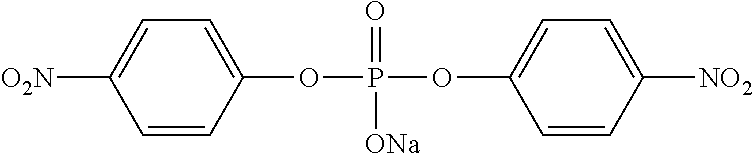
C1=CC(OP(OC2=CC=C([NO2])C=C2)(=O)[ONa])=CC=C1[O2N]
